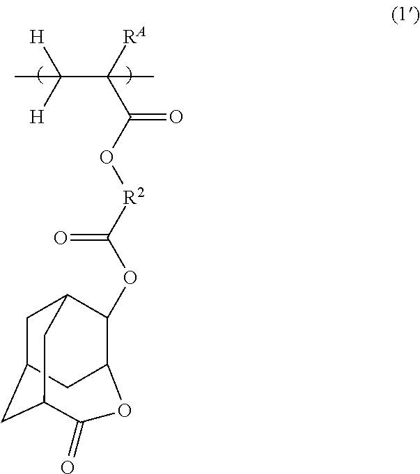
C1C2CC3C(=O)OC(C2)C(OC([R2]OC(C([RA])(C)C([H])([H])C)=O)=O)C1C3
